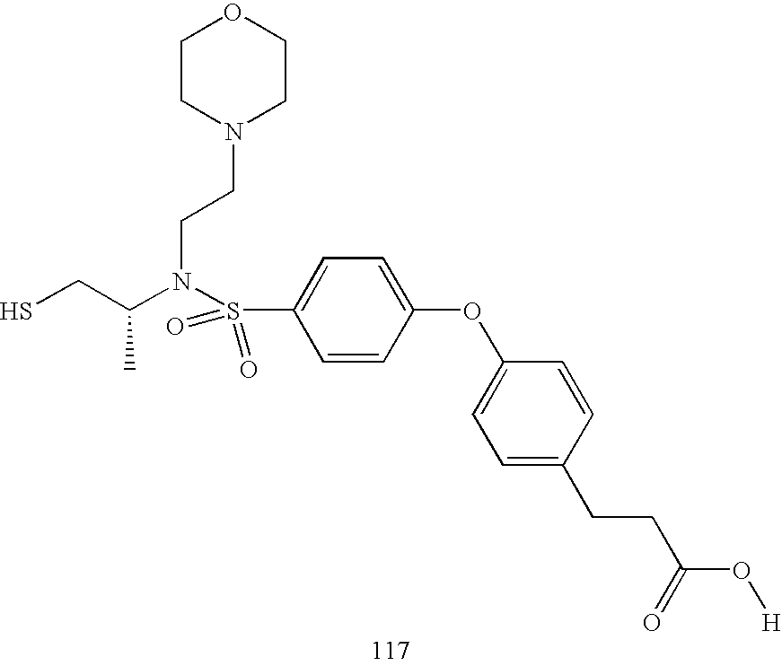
SCC(N(S(C1=CC=C(OC2=CC=C(CCC(O[H])=O)C=C2)C=C1)(=O)=O)CCN1CCOCC1)C
